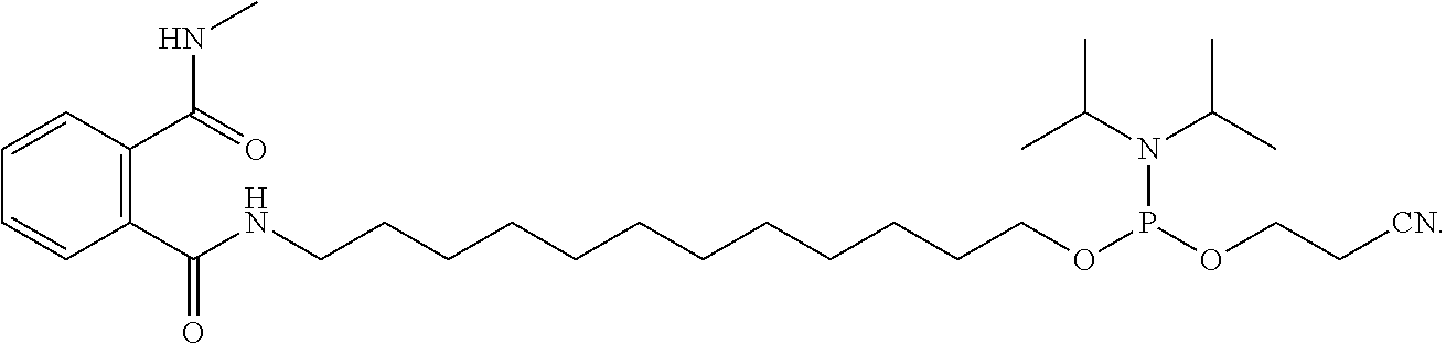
C1=CC(C(=O)NC)=C(C(=O)NCCCCCCCCCCCCOP(OCC[CN])N(C(C)C)C(C)C)C=C1
